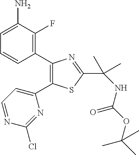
C1=C(N)C(F)=C(C2=C(C3=CC=NC(Cl)=N3)SC(C(C)(C)NC(=O)OC(C)(C)C)=N2)C=C1
